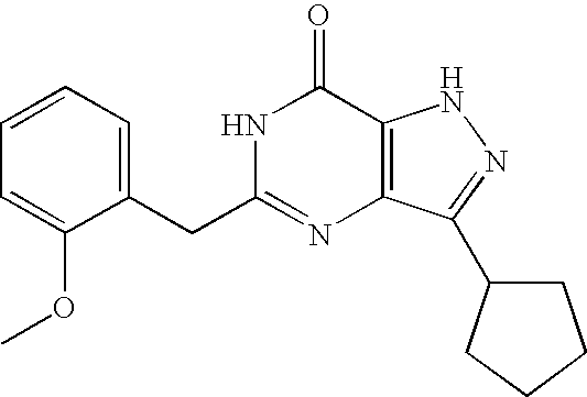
C1=C(CC2=NC3=C(C(=O)N2)NN=C3C2CCCC2)C(OC)=CC=C1
